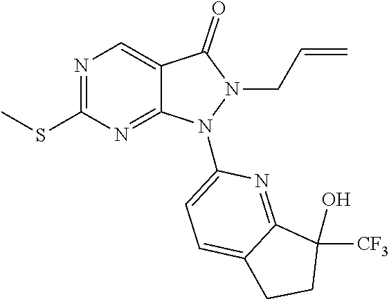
N1=C(SC)N=C2C(=C1)C(=O)N(CC=C)N2C1=CC=C2C(=N1)C([CF3])(O)CC2
